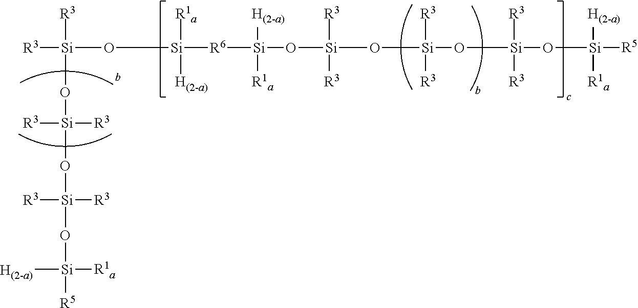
O([Si]([R6][Si](O[Si](O[Si](O[Si]([R3])([R3])O[Si]([R5])([H(2-a)])[R1a])([R3])[R3])([R3])[R3])([H(2-a)])[R1a])([R1a])[H(2-a)])[Si]([R3])([R3])O[Si]([R3])(O[Si]([R3])([R3])O[Si]([R5])([R1a])[H(2-a)])[R3]
